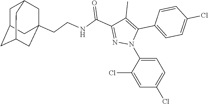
C1=C(N2C(C3=CC=C(Cl)C=C3)=C(C)C(C(NCCC34CC5CC(CC(C3)C5)C4)=O)=N2)C(Cl)=CC(Cl)=C1
